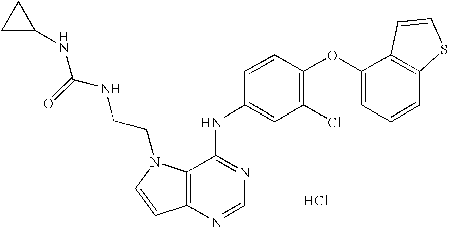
C12=C(N=CN=C1NC1=CC(Cl)=C(OC3=CC=CC4=C3C=CS4)C=C1)C=CN2CCNC(NC1CC1)=O.Cl
